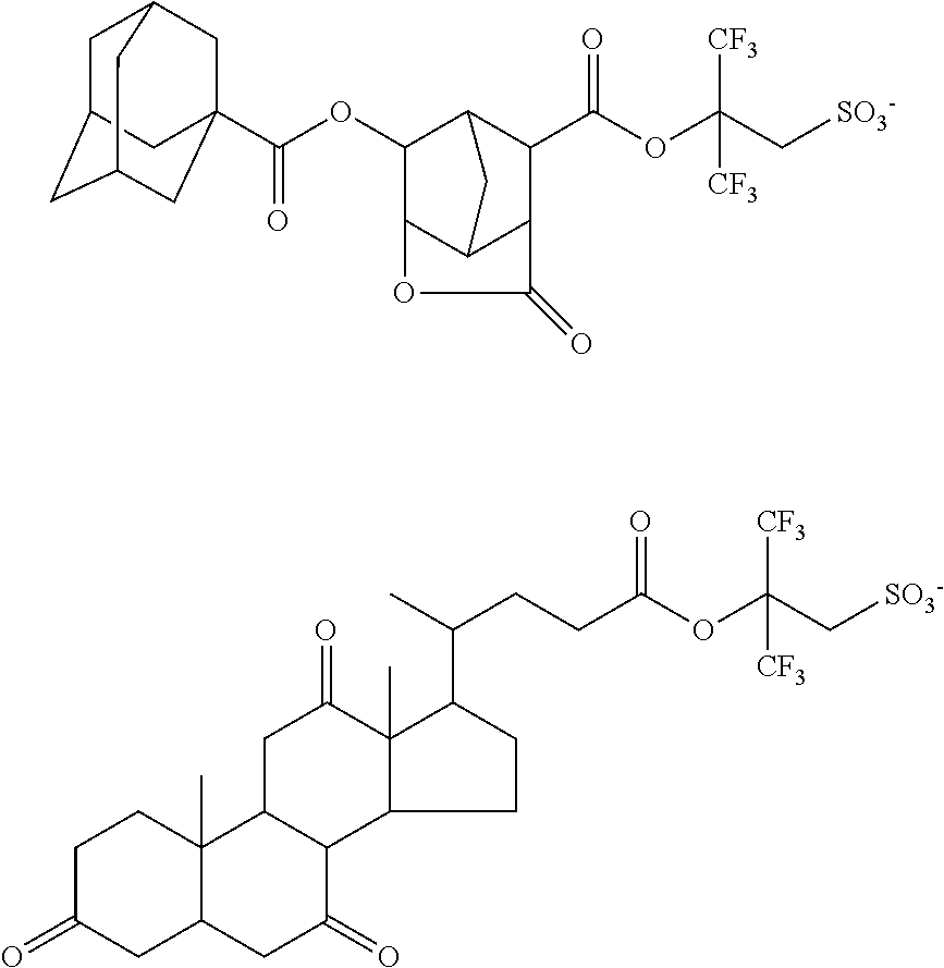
C12C(C(OC(C[SO3-])([CF3])[CF3])=O)C3C(C(C1OC(=O)C14CC5CC(CC(C1)C5)C4)OC3=O)C2.C1C(=O)CC2C(C)(C1)C1C(C(=O)C2)C2C(C)(C(=O)C1)C(C(CCC(=O)OC(C[SO3-])([CF3])[CF3])C)CC2
